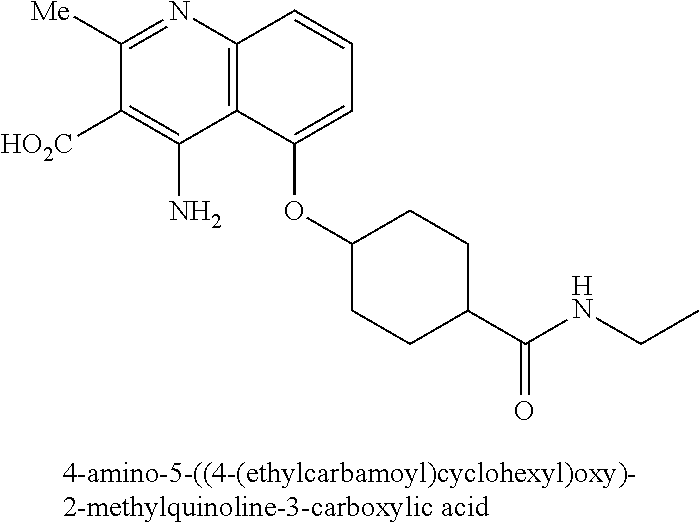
C1([Me])=NC2=C(C(N)=C1[HO2C])C(OC1CCC(C(NCC)=O)CC1)=CC=C2
